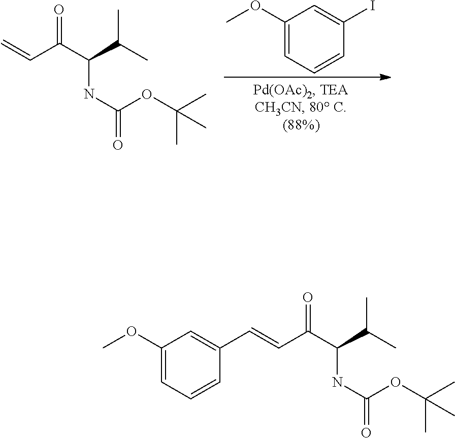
C=CC(C(C(C)C)NC(=O)OC(C)(C)C)=O.C1(OC)=CC=CC(I)=C1.C(=CC(C(C(C)C)NC(=O)OC(C)(C)C)=O)C1=CC(OC)=CC=C1
